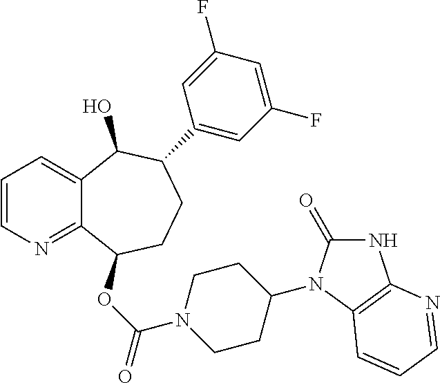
C1=CN=C2C(=C1)C(O)C(C1=CC(F)=CC(F)=C1)CCC2OC(=O)N1CCC(N2C(=O)NC3=C2C=CC=N3)CC1
